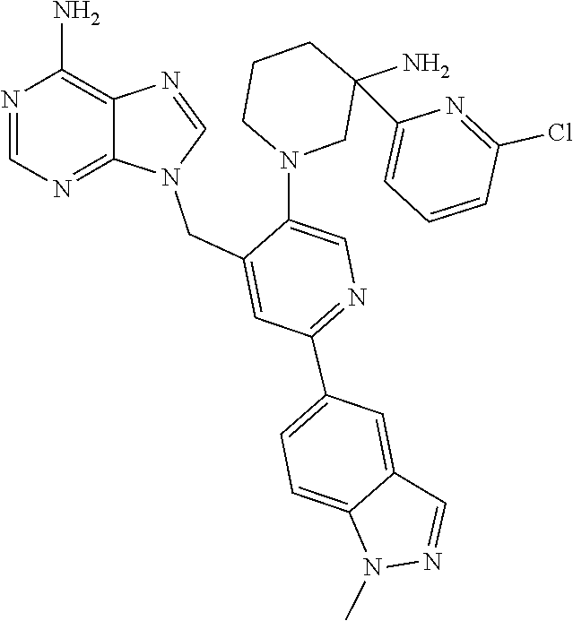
N1(C)N=CC2=CC(C3=NC=C(N4CC(C5=CC=CC(Cl)=N5)(N)CCC4)C(CN4C=NC5=C(N)N=CN=C45)=C3)=CC=C12
